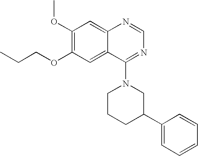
C1(OC)=C(OCCC)C=C2C(=C1)N=CN=C2N1CCCC(C2=CC=CC=C2)C1
